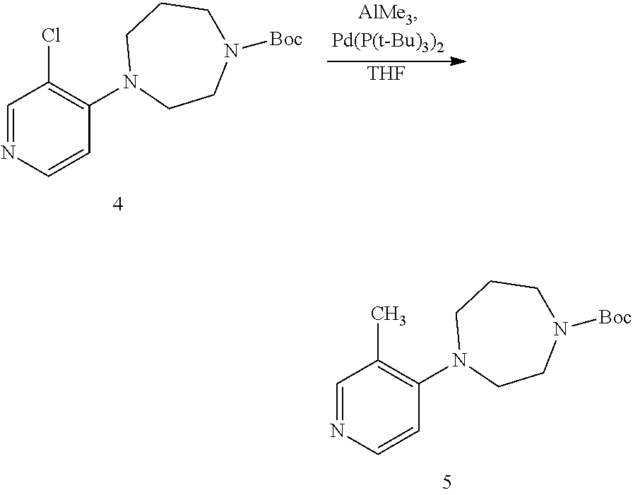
C1=NC=CC(N2CCN([Boc])CCC2)=C1Cl.[THF].C1=NC=CC(N2CCN([Boc])CCC2)=C1C
